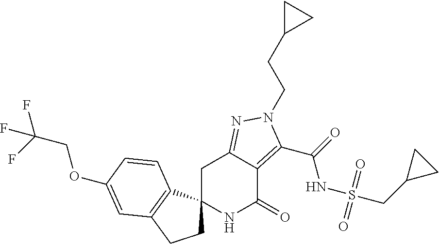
C1C2(C3=C(C1)C=C(OCC(F)(F)F)C=C3)NC(=O)C1=C(C(=O)NS(CC3CC3)(=O)=O)N(CCC3CC3)N=C1C2
